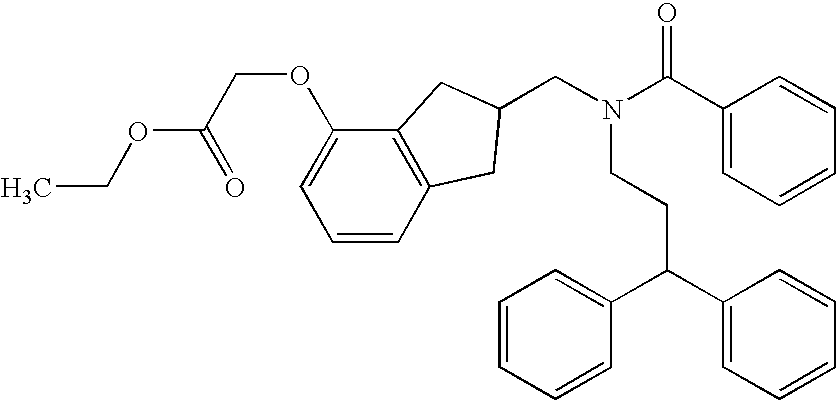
N(CCC(C1=CC=CC=C1)C1=CC=CC=C1)(CC1CC2=C(C(OCC(OCC)=O)=CC=C2)C1)C(C1=CC=CC=C1)=O
